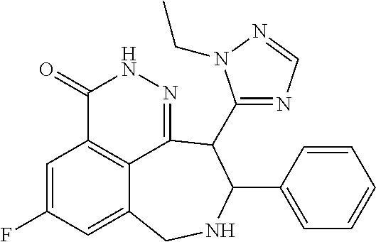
C1=C(F)C=C2C3=C1C(=O)NN=C3C(C1=NC=NN1CC)C(C1=CC=CC=C1)NC2
